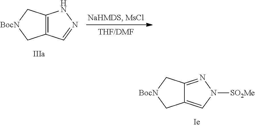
C12=C(C[BocN]C1)NN=C2.C12=CN([SO2Me])N=C1C[BocN]C2
